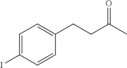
C1=C(I)C=CC(CCC(=O)C)=C1
